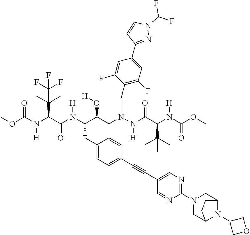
C1(CC(C(CN(N(C(C(N(C(OC)=O)[H])C(C)(C)C)=O)[H])CC2=C(F)C=C(C3=NN(C(F)F)C=C3)C=C2F)O[H])N(C(C(N(C(OC)=O)[H])C(C)(C)C(F)(F)F)=O)[H])=CC=C(C#CC2=CN=C(N3CC4CCC(C3)N4C3COC3)N=C2)C=C1
